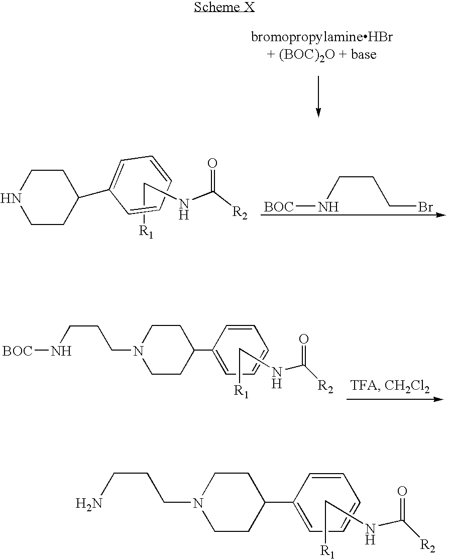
C1=C(C2CCN(CCCN[BOC])CC2)C=CC=C1.[R1]CNC([R2])=O.N(CCCBr)[BOC].N1CCC(C2=CC=CC=C2)CC1.[R1]CNC([R2])=O.C1=C(C2CCN(CCCN)CC2)C=CC=C1.[R1]CNC([R2])=O
